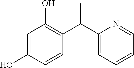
C1=C(O)C=CC(C(C2=CC=CC=N2)C)=C1O
